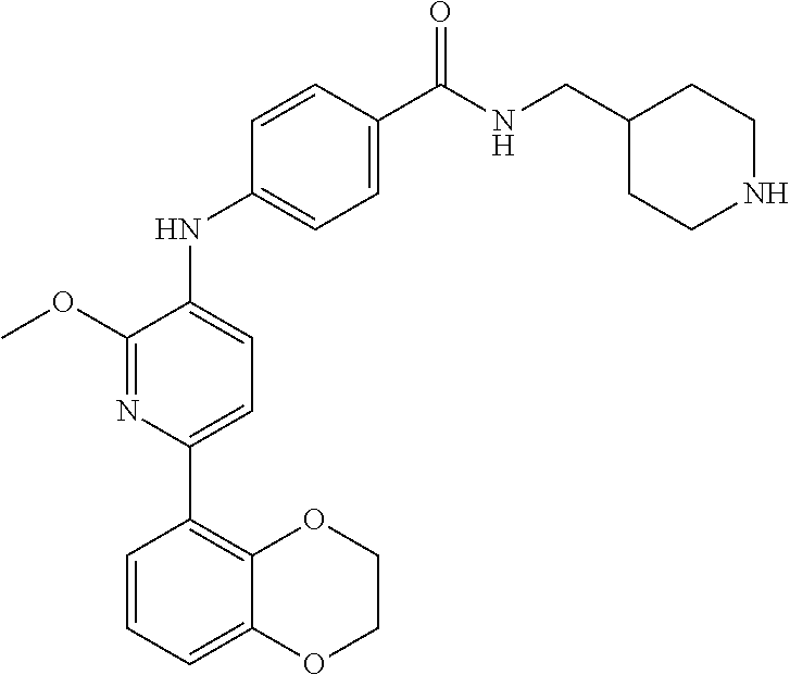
C1COC2=CC=CC(C3=CC=C(NC4=CC=C(C(NCC5CCNCC5)=O)C=C4)C(OC)=N3)=C2O1
